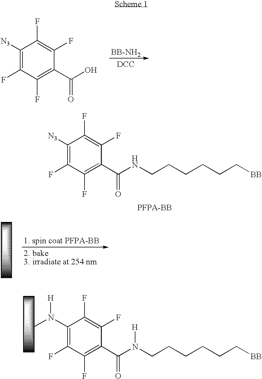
C1([N3])=C(F)C(F)=C(C(=O)NCCCCCC[BB])C(F)=C1F.C1(N(C)[H])=C(F)C(F)=C(C(=O)N(CCCCCC[BB])[H])C(F)=C1F.C1([N3])=C(F)C(F)=C(C(=O)O)C(F)=C1F.[BB-NH2].[DCC]
